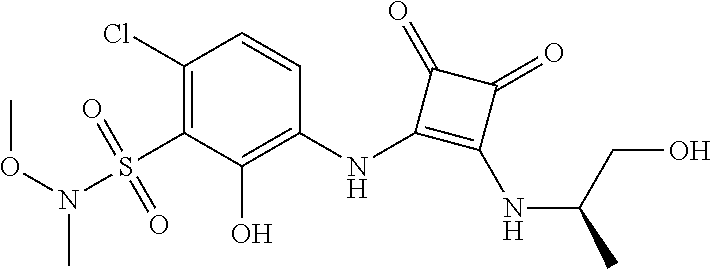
C1(Cl)=C(S(N(OC)C)(=O)=O)C(O)=C(NC2=C(NC(C)CO)C(=O)C2=O)C=C1
